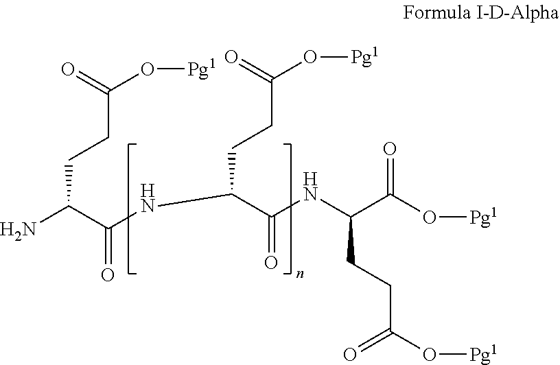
C(CCC(C(NC(CCC(O[Pg1])=O)C(NC(C(O[Pg1])=O)CCC(O[Pg1])=O)=O)=O)N)(=O)O[Pg1]
